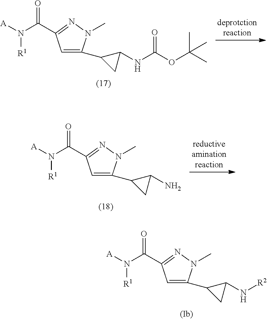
C1=C(C2CC2NC(OC(C)(C)C)=O)N(C)N=C1C(N([A])[R1])=O.C1=C(C2CC2N)N(C)N=C1C(N([A])[R1])=O.C1=C(C2CC2N[R2])N(C)N=C1C(N([A])[R1])=O
